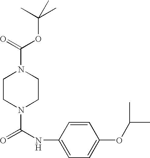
C1CN(C(=O)NC2=CC=C(OC(C)C)C=C2)CCN1C(=O)OC(C)(C)C
